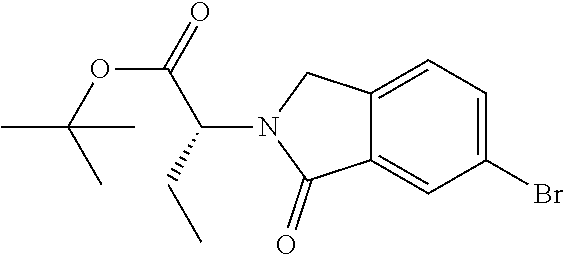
C1=C2C(=CC(Br)=C1)C(=O)N(C(CC)C(OC(C)(C)C)=O)C2
